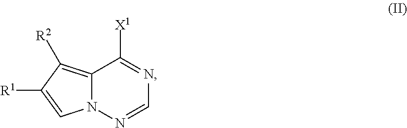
[R1]C1=CN2C(=C1[R2])C([X1])=NC=N2
